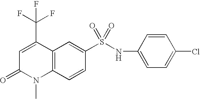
C12=C(C=CC(S(NC3=CC=C(Cl)C=C3)(=O)=O)=C1)N(C)C(=O)C=C2C(F)(F)F
